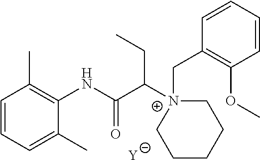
[Y].C1=CC=C(C)C(NC(C([N+]2(CC3=C(OC)C=CC=C3)CCCCC2)CC)=O)=C1C
